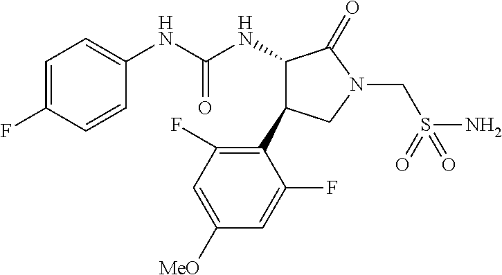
C1=C(F)C=CC(NC(NC2C(C3=C(F)C=C([MeO])C=C3F)CN(CS(=O)(N)=O)C2=O)=O)=C1
